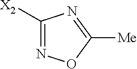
C1([X2])=NOC([Me])=N1
